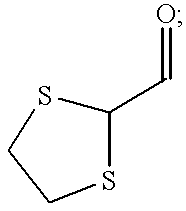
C1(C=O)SCCS1
